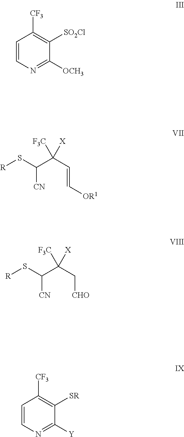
C1=CN=C([Y])C([SR])=C1[CF3].[R]SC(C(C[CHO])([X])[F3C])[CN].[R]SC(C(C=C[OR1])([X])[F3C])[CN].C1=CN=C([OCH3])C([SO2Cl])=C1[CF3]
